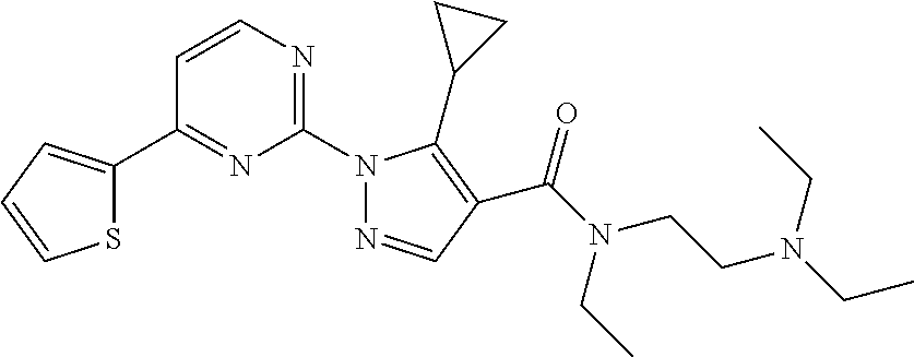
C1=CC(C2=CC=CS2)=NC(N2N=CC(C(N(CC)CCN(CC)CC)=O)=C2C2CC2)=N1
